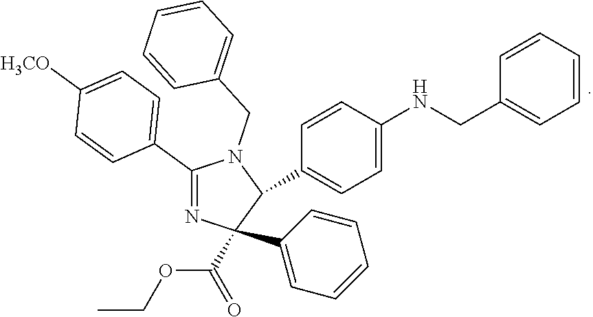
C1(C2=CC=C([H3CO])C=C2)=NC(C2=CC=CC=C2)(C(OCC)=O)C(C2=CC=C(NCC3=CC=CC=C3)C=C2)N1CC1=CC=CC=C1
